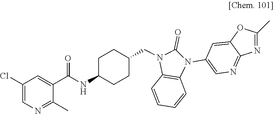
C1(C)=NC=C(Cl)C=C1C(=O)NC1CCC(CN2C(=O)N(C3=CN=C4N=C(C)OC4=C3)C3=C2C=CC=C3)CC1
